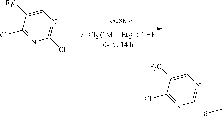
C1(Cl)=NC=C([F3C])C(Cl)=N1.C1(SC)=NC=C([F3C])C(Cl)=N1
